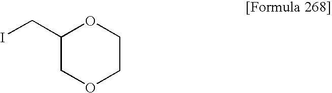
C1(CI)COCCO1
